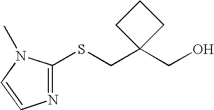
OCC1(CSC2=NC=CN2C)CCC1
